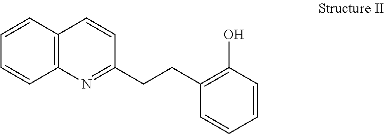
C12=C(C=CC=C1)C=CC(CCC1=C(O)C=CC=C1)=N2
